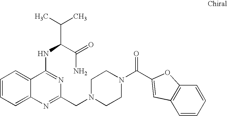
C1=CC=C2C(=C1)C(NC(C(C)C)C(=O)N)=NC(CN1CCN(C(=O)C3=CC4=C(C=CC=C4)O3)CC1)=N2
